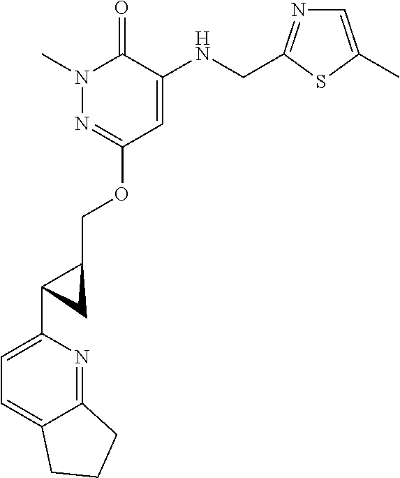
N1(C)N=C(OCC2C(C3=CC=C4C(=N3)CCC4)C2)C=C(NCC2=NC=C(C)S2)C1=O
